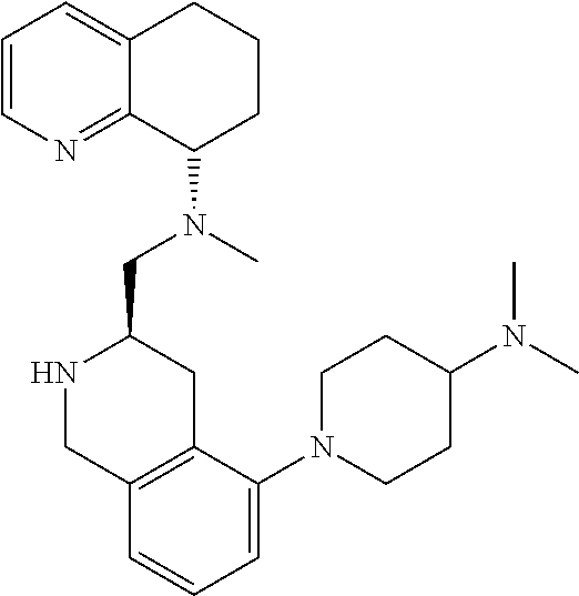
C1=CN=C2C(=C1)CCCC2N(C)CC1NCC2=C(C1)C(N1CCC(N(C)C)CC1)=CC=C2
